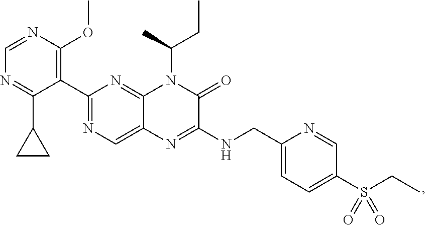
C1(C2=C(OC)N=CN=C2C2CC2)=NC=C2C(=N1)N(C(C)CC)C(=O)C(NCC1=CC=C(S(CC)(=O)=O)C=N1)=N2
